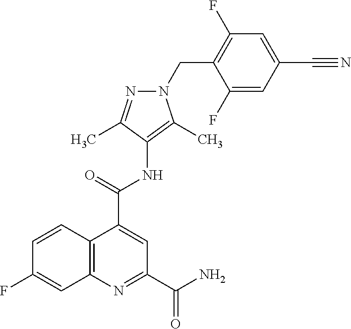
C(C1=CC(F)=C(CN2N=C(C)C(NC(C3=CC(C(N)=O)=NC4=C3C=CC(F)=C4)=O)=C2C)C(F)=C1)#N
